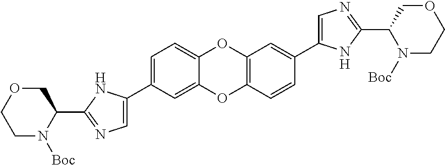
C1=C(C2=CN=C(C3COCCN3[Boc])N2)C=C2C(=C1)OC1=C(O2)C=CC(C2=CN=C(C3N([Boc])CCOC3)N2)=C1
